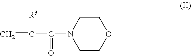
C1CN(C(C(=C)[R3])=O)CCO1
